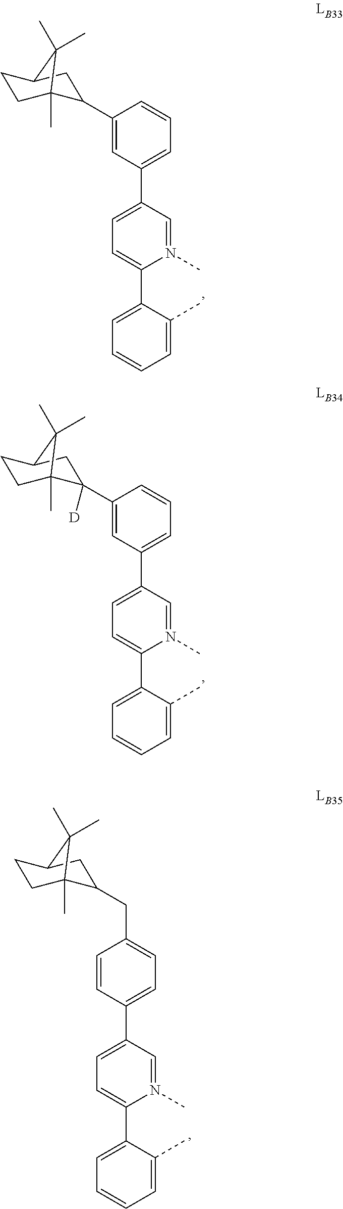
C1(C2C3(C)CCC(C2)C3(C)C)=CC(C2=CC=C(C3=CC=CC=C3C)N(C)=C2)=CC=C1.C1(C2([D])C3(C)CCC(C2)C3(C)C)=CC(C2=CC=C(C3=CC=CC=C3C)N(C)=C2)=CC=C1.C1=CC(C2=CC=C(C3=CC=CC=C3C)N(C)=C2)=CC=C1CC1C2(C)CCC(C1)C2(C)C
